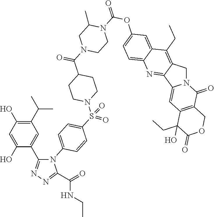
C1CN(C(C2CCN(S(C3=CC=C(N4C(C5=CC(C(C)C)=C(O)C=C5O)=NN=C4C(=O)NCC)C=C3)(=O)=O)CC2)=O)CC(C)N1C(=O)OC1=CC=C2C(=C1)C(CC)=C1CN3C(=CC4=C(C3=O)COC(=O)C4(CC)O)C1=N2
